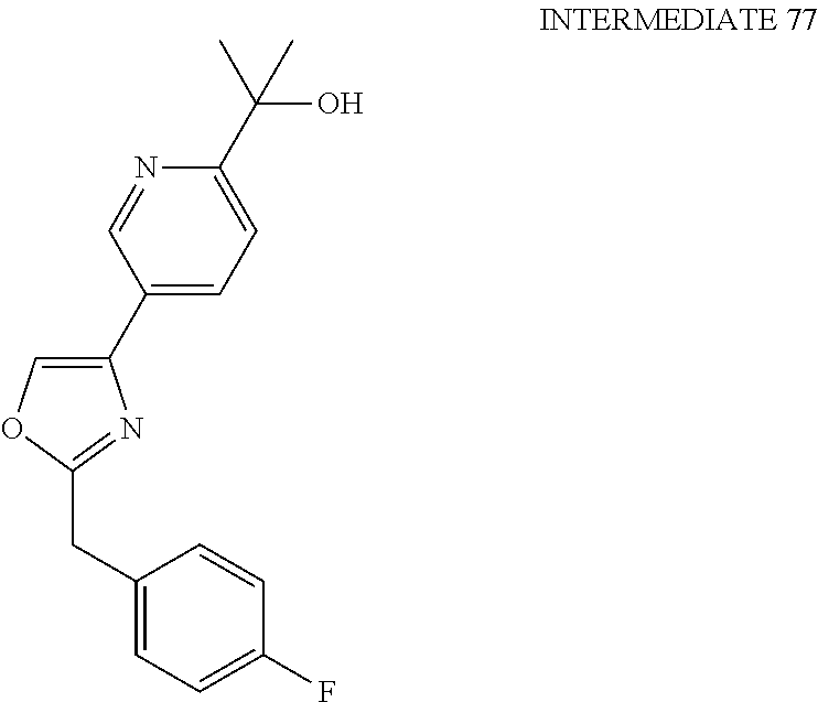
C1(C2=CC=C(C(O)(C)C)N=C2)=COC(CC2=CC=C(F)C=C2)=N1
